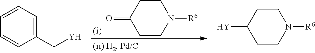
C1CC(=O)CCN1[R6].C1(C[Y])=CC=CC=C1.C1CC([Y])CCN1[R6]
